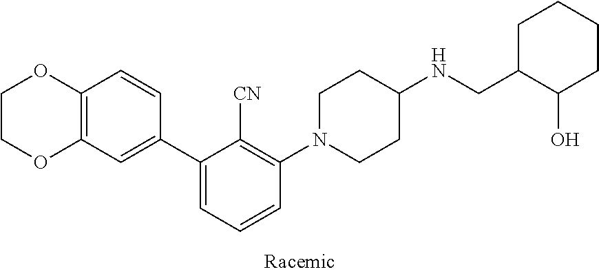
C1COC2=C(O1)C=CC(C1=CC=CC(N3CCC(NCC4C(O)CCCC4)CC3)=C1[CN])=C2
